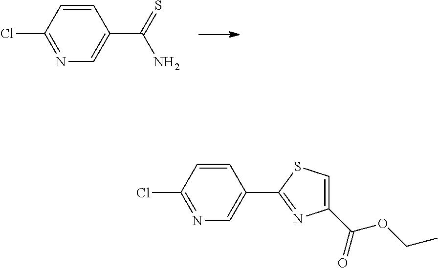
C1=CC(Cl)=NC=C1C(N)=S.C1=CC(Cl)=NC=C1C1=NC(C(=O)OCC)=CS1
